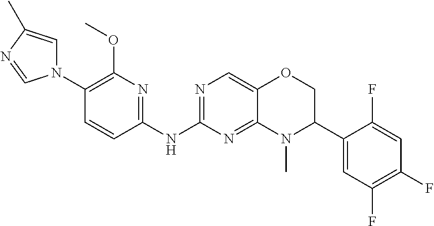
N1(C2=C(OC)N=C(NC3=NC=C4C(=N3)N(C)C(C3=CC(F)=C(F)C=C3F)CO4)C=C2)C=C(C)N=C1
